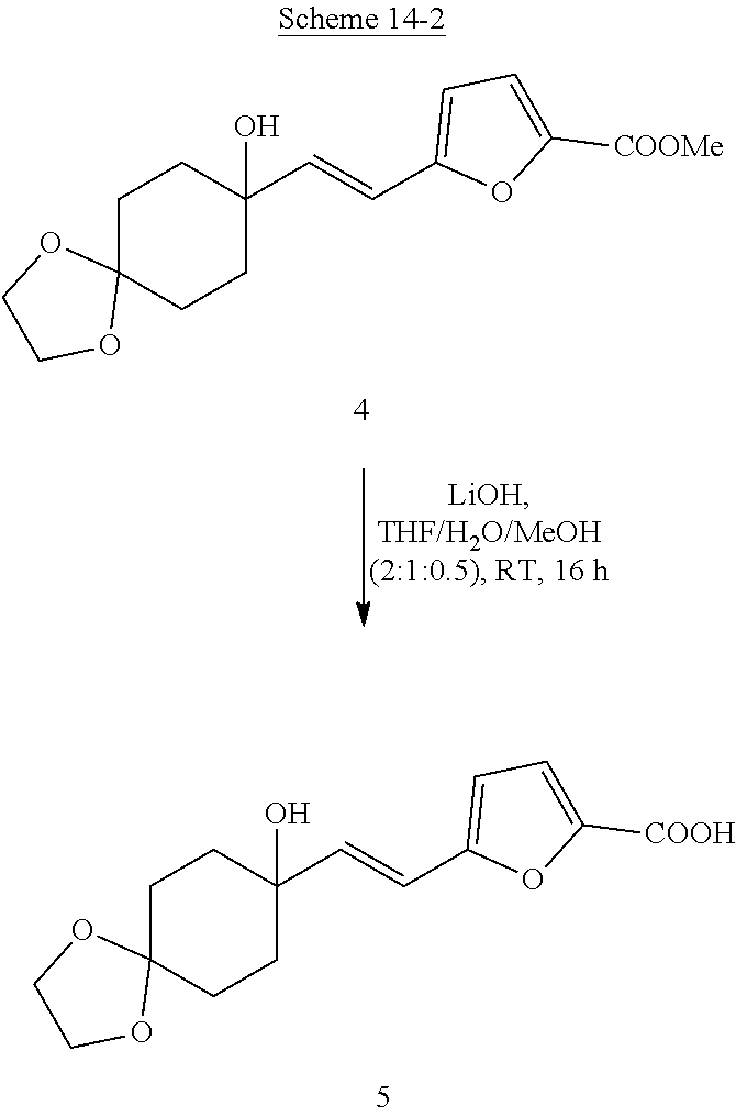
C1C2(CCC(O)(C=CC3=CC=C([COOMe])O3)C1)OCCO2.C1C2(CCC(O)(C=CC3=CC=C([COOH])O3)C1)OCCO2
